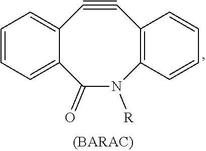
C12=CC=CC=C1C#CC1=C(N([R])C2=O)C=CC=C1
